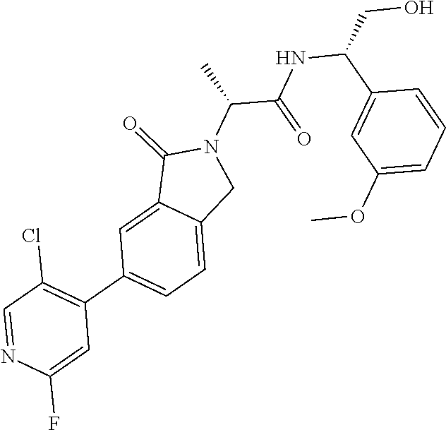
C(CO)(C1=CC(OC)=CC=C1)NC(C(N1C(=O)C2=CC(C3=C(Cl)C=NC(F)=C3)=CC=C2C1)C)=O
